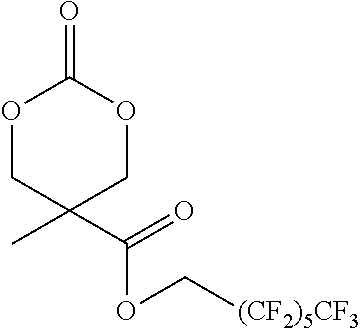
O1CC(C)(C(=O)OC[(CF2)5CF3])COC1=O
